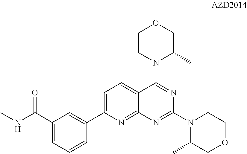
C1=C(C2=CC(C(NC)=O)=CC=C2)N=C2C(=C1)C(N1C(C)COCC1)=NC(N1C(C)COCC1)=N2
